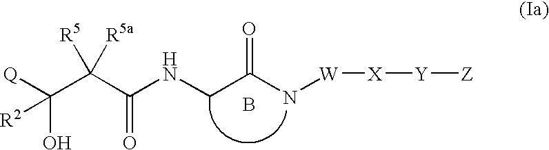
C(C(C(NCC(N[W][X][Y][Z])=O)=O)([R5a])[R5])([Q])(O)[R2].B
